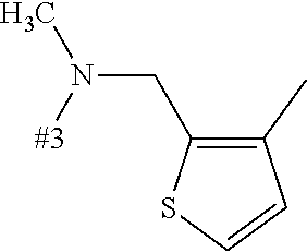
[#3]N(C)CC1=C(C)C=CS1
